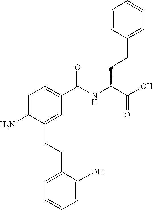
C1=C(N)C(CCC2=CC=CC=C2O)=CC(C(NC(C(O)=O)CCC2=CC=CC=C2)=O)=C1
